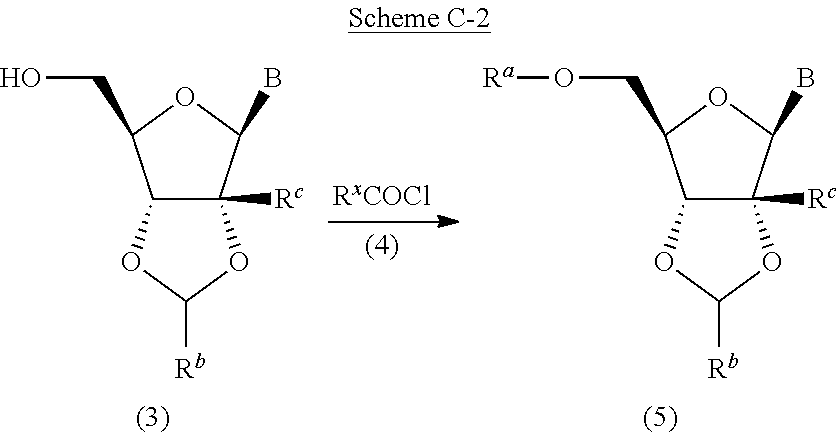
C12C([Rc])(C(B)OC1CO)OC([Rb])O2.C12C([Rc])(C(B)OC1CO[Ra])OC([Rb])O2
